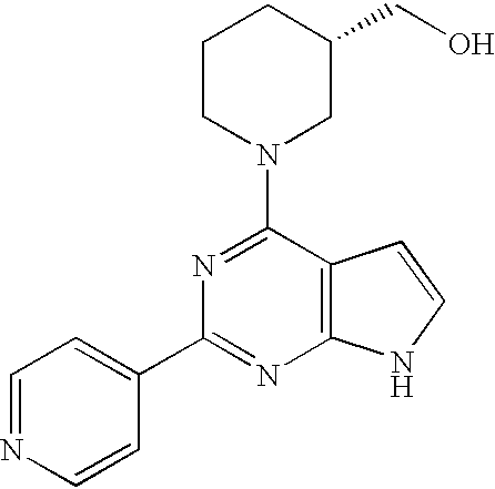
C1=NC=CC(C2=NC3=C(C(N4CC(CO)CCC4)=N2)C=CN3)=C1
